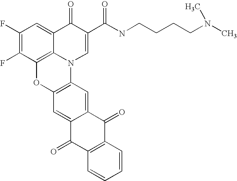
C1(F)=C(F)C2=C3C(=C1)C(=O)C(C(=O)NCCCCN(C)C)=CN3C1=C(O2)C=C2C(=C1)C(=O)C1=C(C2=O)C=CC=C1
